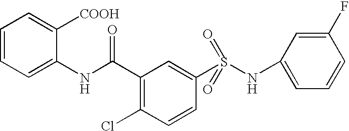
C1=CC=C(NC(C2=C(Cl)C=CC(S(NC3=CC=CC(F)=C3)(=O)=O)=C2)=O)C([COOH])=C1
